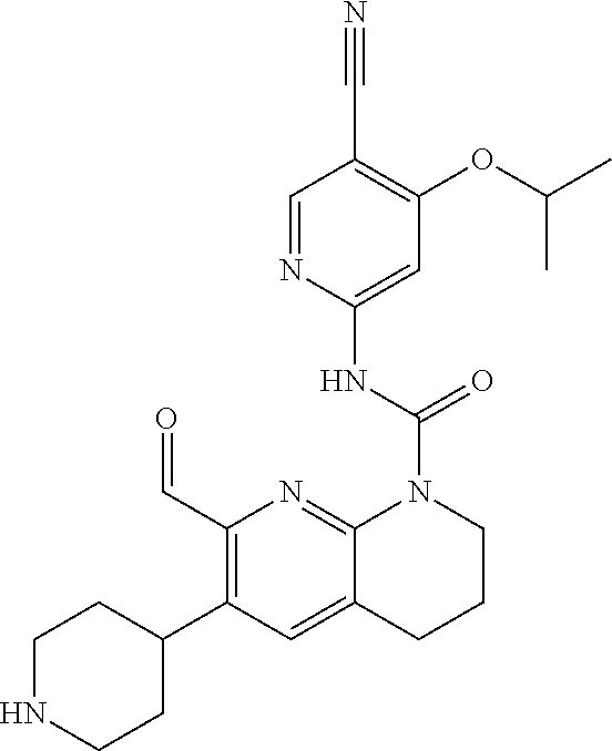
C1(C=O)=C(C2CCNCC2)C=C2C(=N1)N(C(NC1=CC(OC(C)C)=C(C#N)C=N1)=O)CCC2
